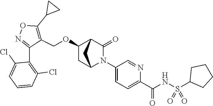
C1(OCC2=C(C3CC3)ON=C2C2=C(Cl)C=CC=C2Cl)CC2N(C3=CC=C(C(NS(=O)(=O)C4CCCC4)=O)N=C3)C(=O)C1C2
